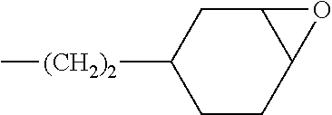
C1CC2C(CC1[(CH2)2]C)O2
